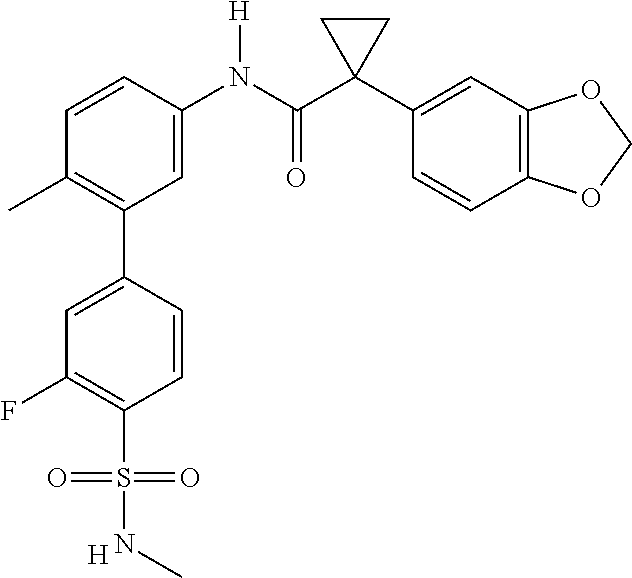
C1=C(N(C(C2(C3=CC4=C(C=C3)OCO4)CC2)=O)[H])C=CC(C)=C1C1=CC(F)=C(S(NC)(=O)=O)C=C1.[H]
